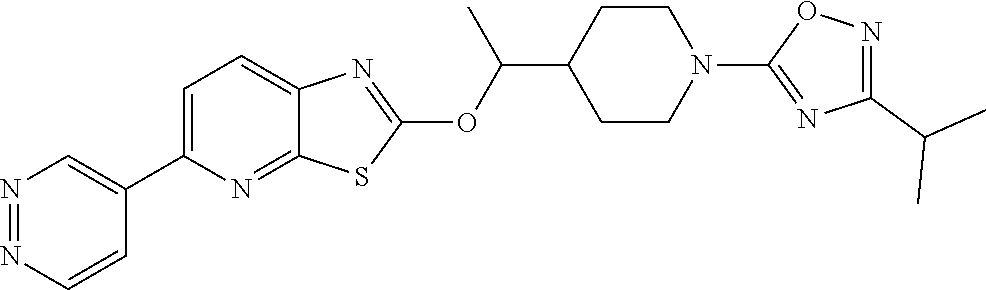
C1=C(C2=CN=NC=C2)N=C2C(=C1)N=C(OC(C1CCN(C3=NC(C(C)C)=NO3)CC1)C)S2
